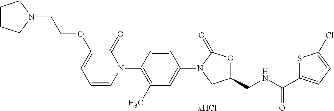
C1=C(N2CC(CNC(C3=CC=C(Cl)S3)=O)OC2=O)C=CC(N2C(=O)C(OCCN3CCCC3)=CC=C2)=C1C.[xHCl]
